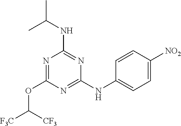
N1=C(NC2=CC=C([NO2])C=C2)N=C(NC(C)C)N=C1OC([F3C])[CF3]
